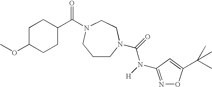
C1CN(C(=O)N([H])C2=NOC(C(C)(C)C)=C2)CCN(C(=O)C2CCC(OC)CC2)C1
